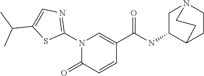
N1(C2=NC=C(C(C)C)S2)C(=O)C=CC(C(NC2CN3CCC2CC3)=O)=C1
